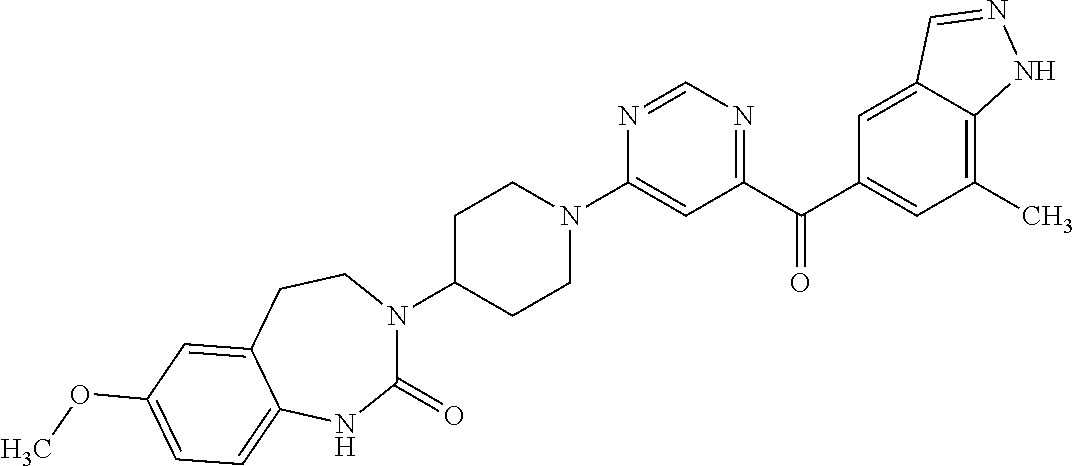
C1C(N2C(=O)NC3=CC=C(OC)C=C3CC2)CCN(C2=CC(C(C3=CC(C)=C4C(=C3)C=NN4)=O)=NC=N2)C1
